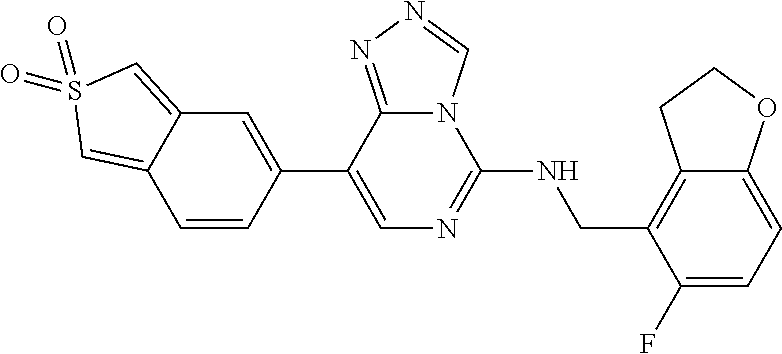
C1(C2=CC3=CS(=O)(=O)C=C3C=C2)=CN=C(NCC2=C3C(=CC=C2F)OCC3)N2C1=NN=C2
